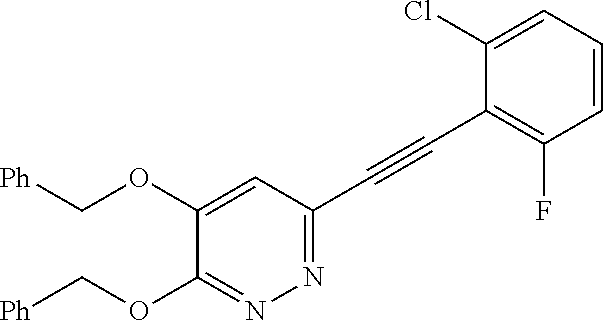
C1(OC[Ph])=CC(C#CC2=C(F)C=CC=C2Cl)=NN=C1OC[Ph]
